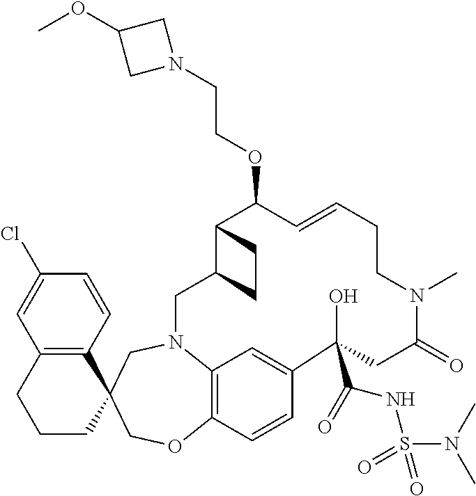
C12=C(C=CC(Cl)=C1)C1(CCC2)COC2=C3N(C1)CC1C(C(OCCN4CC(OC)C4)C=CCCN(C)C(=O)CC(O)(C(=O)NS(N(C)C)(=O)=O)C(=C3)C=C2)CC1
